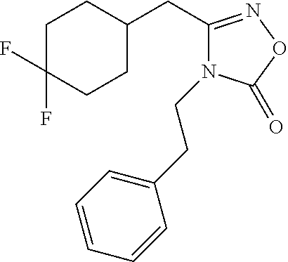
C1C(F)(F)CCC(CC2=NOC(=O)N2CCC2=CC=CC=C2)C1
